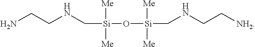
C(CNC[Si](O[Si](CNCC[NH2])([Me])[Me])([Me])[Me])N
